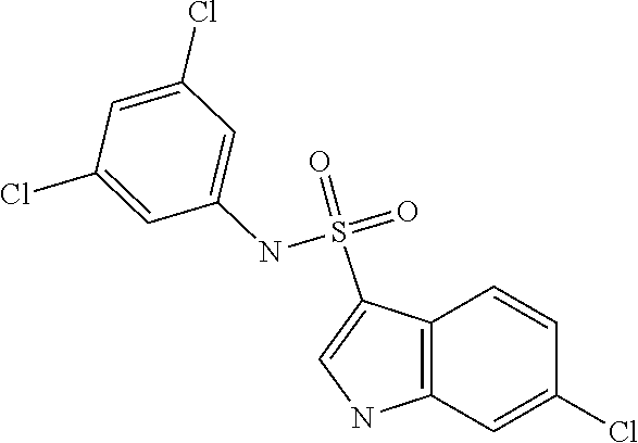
C1=CC2=C(C=C1Cl)NC=C2S(=O)(NC1=CC(Cl)=CC(Cl)=C1)=O
